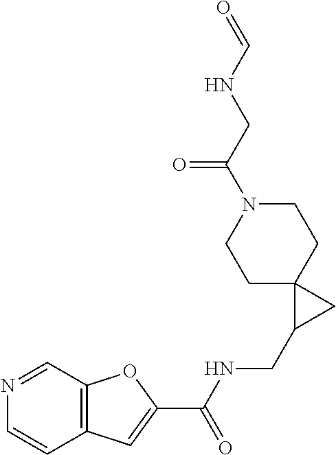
C1C2(CCN(C(CNC=O)=O)C1)C(CNC(C1=CC3=C(O1)C=NC=C3)=O)C2
